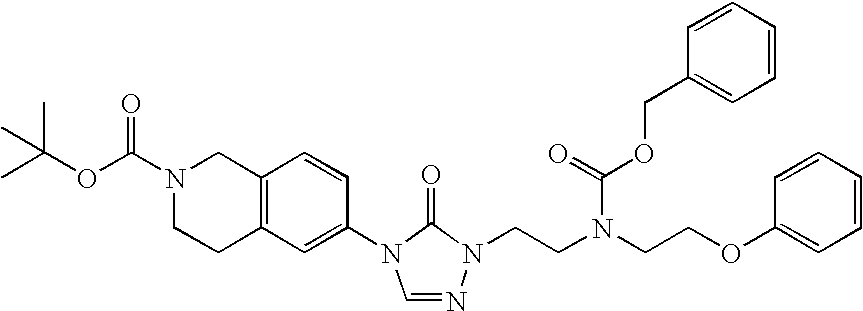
C12=C(C=C(N3C=NN(CCN(CCOC4=CC=CC=C4)C(=O)OCC4=CC=CC=C4)C3=O)C=C1)CCN(C(OC(C)(C)C)=O)C2
